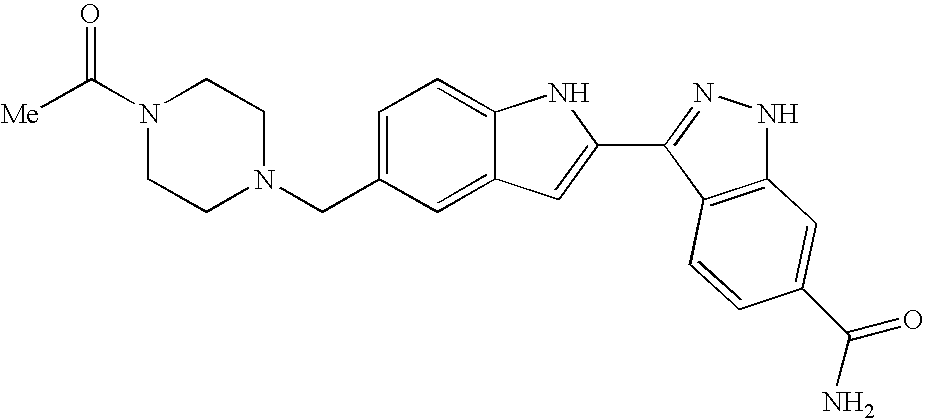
C1=C(CN2CCN(C([Me])=O)CC2)C=C2C(=C1)NC(C1=NNC3=C1C=CC(C(N)=O)=C3)=C2
